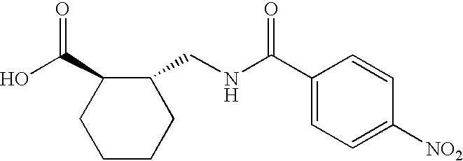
C(O)(C1CCCCC1CNC(C1=CC=C([NO2])C=C1)=O)=O
